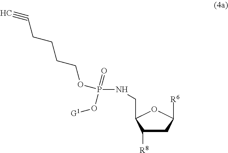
C1C([R8])C(CNP(OCCCCC#C)(O[G1])=O)OC1[R6]
